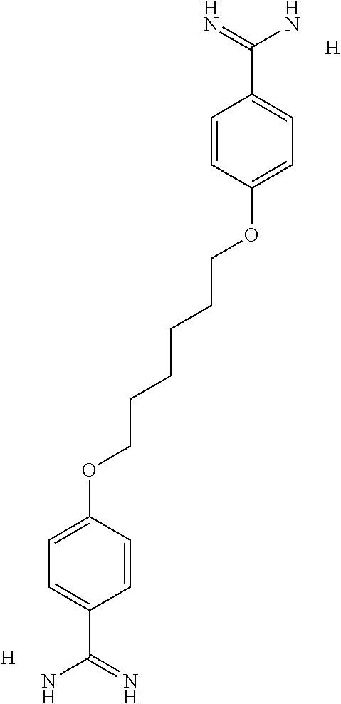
C1=C(OCCCCCCOC2=CC=C(C(=N)N)C=C2)C=CC(C(=N)N)=C1.[H].[H]
